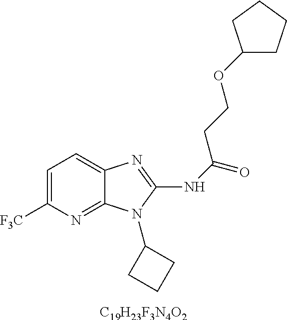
[C19H23F3N4O2].C1=C([F3C])N=C2C(=C1)N=C(NC(=O)CCOC1CCCC1)N2C1CCC1
